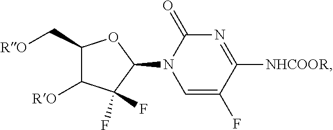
C1(C[RO])C([RO])C(F)(F)C(N2C(=O)N=C([NHCOOR])C(F)=C2)O1
